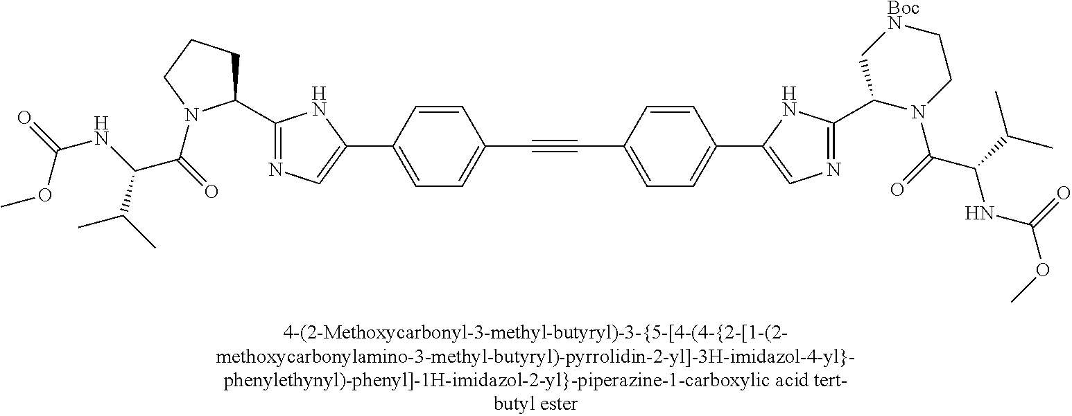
C1(C2=CN=C(C3CCCN3C(=O)C(NC(=O)OC)C(C)C)N2)=CC=C(C#CC2=CC=C(C3=CN=C(C4N(C(C(NC(OC)=O)C(C)C)=O)CC[BocN]C4)N3)C=C2)C=C1
